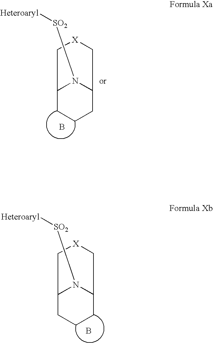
B.C1[X]CC2CCCC1N2[SO2][Heteroaryl].B.C12CCCC(N1[SO2][Heteroaryl])C[X]C2
